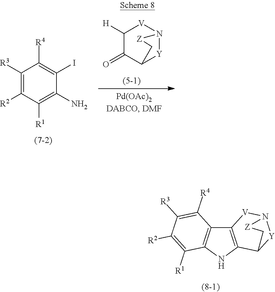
C12=C(NC3=C1C([R4])=C([R3])C([R2])=C3[R1])C1[Y]N([V]2)[Z]C1.C1([R3])=C([R2])C([R1])=C(N)C(I)=C1[R4].C1([H])C(=O)C2[Y]N([V]1)[Z]C2
